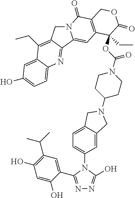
N12CC3=C(CC)C4=CC(O)=CC=C4N=C3C1=CC1=C(C2=O)COC(=O)C1(CC)OC(N1CCC(N2CC3=CC(N4C(O)=NN=C4C4=CC(C(C)C)=C(O)C=C4O)=CC=C3C2)CC1)=O
